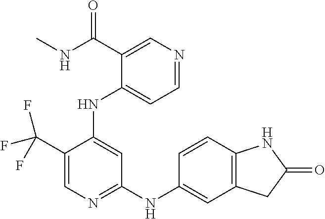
C1(C(F)(F)F)=CN=C(NC2=CC3=C(C=C2)NC(=O)C3)C=C1NC1=CC=NC=C1C(=O)NC
